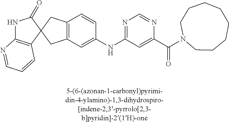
N1C2=C(C=CC=N2)C2(C1=O)CC1=C(C2)C=C(NC2=NC=NC(C(=O)N3CCCCCCCC3)=C2)C=C1
